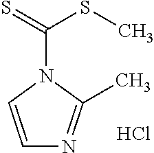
C1=CN(C(=S)SC)C(C)=N1.Cl
